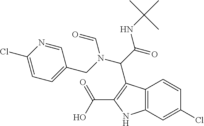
C12=C(NC(C(O)=O)=C1C(C(NC(C)(C)C)=O)N(C=O)CC1=CC=C(Cl)N=C1)C=C(Cl)C=C2
